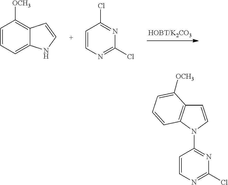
C1=CC=C2C(=C1[OCH3])C=CN2.C1=CN=C(Cl)N=C1Cl.C1=CN=C(Cl)N=C1N1C=CC2=C1C=CC=C2[OCH3]
